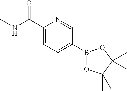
C1=C(C(NC)=O)N=CC(B2OC(C)(C)C(C)(C)O2)=C1
